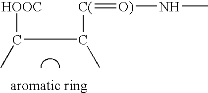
[C(](C(C)C(C)[HOOC])=[O)]NC
